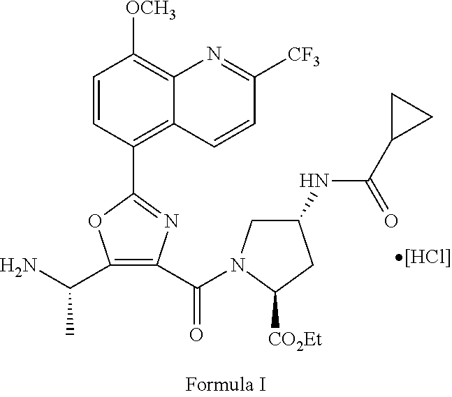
C1=CC(C2=NC(C(=O)N3CC(NC(C4CC4)=O)CC3[CO2Et])=C(C(N)C)O2)=C2C(=C1[OCH3])N=C([CF3])C=C2.[[HCl]]
